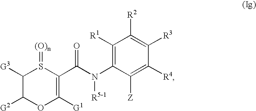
C1([G3])C([G2])OC([G1])=C(C(N(C2=C([R1])C([R2])=C([R3])C([R4])=C2[Z])[R5-1])=O)S1=[(O)n]
